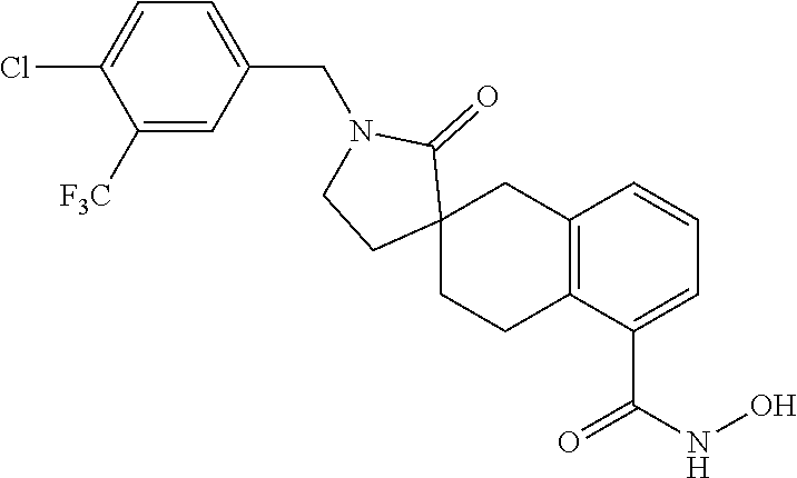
C1([F3C])=CC(CN2C(=O)C3(CC4=C(C(C(NO)=O)=CC=C4)CC3)CC2)=CC=C1Cl
